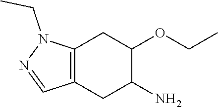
C12=C(CC(N)C(OCC)C1)C=NN2CC
